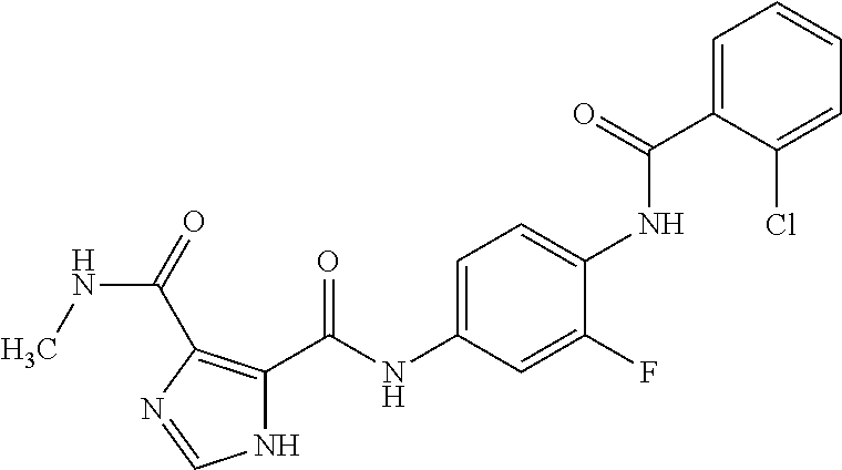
C1=C(C(=O)NC2=CC=C(NC(=O)C3=C(C(=O)NC)N=CN3)C=C2F)C(Cl)=CC=C1
